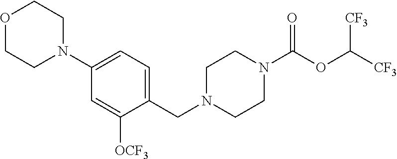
C1N(CC2=CC=C(N3CCOCC3)C=C2[OCF3])CCN(C(OC([CF3])[CF3])=O)C1
